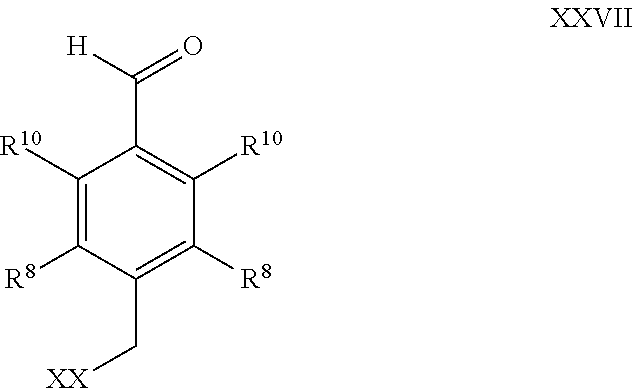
[R10]C1=C([R8])C(C[XX])=C([R8])C([R10])=C1C([H])=O
